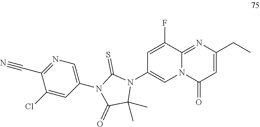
C1=C(F)C2=NC(CC)=CC(=O)N2C=C1N1C(C)(C)C(=O)N(C2=CN=C(C#N)C(Cl)=C2)C1=S
